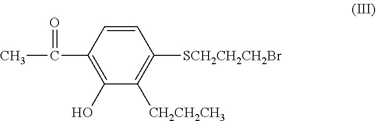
C1(C(C)=O)=C(O)C([CH2CH2CH3])=C([SCH2CH2CH2Br])C=C1
